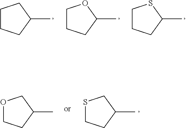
C1(C)CCCC1.C1(C)OCCC1.C1(C)SCCC1.C1(C)COCC1.C1(C)CSCC1
